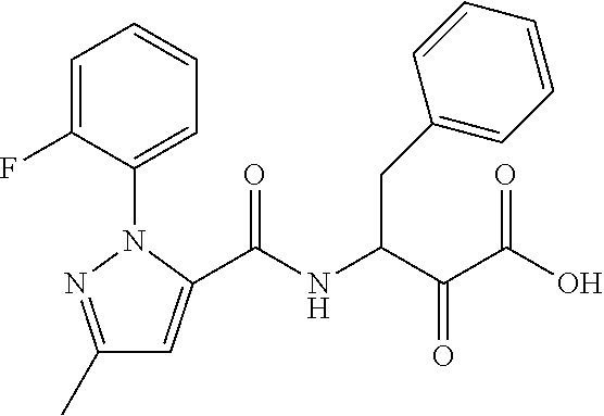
C1(C)=NN(C2=CC=CC=C2F)C(C(NC(C(C(O)=O)=O)CC2=CC=CC=C2)=O)=C1
